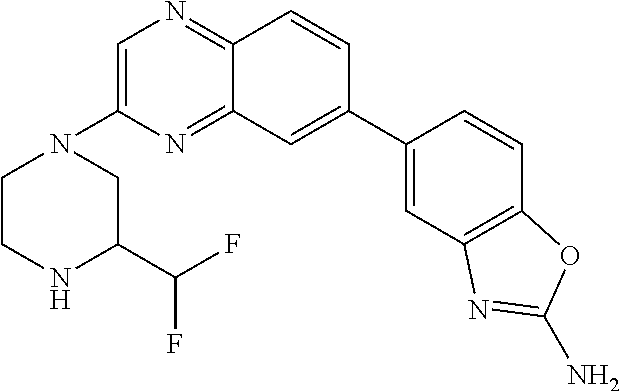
C1(C2=CC3=NC(N4CCNC(C(F)F)C4)=CN=C3C=C2)=CC2=C(C=C1)OC(N)=N2
